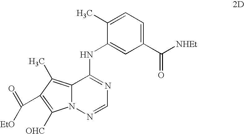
N12C(=C(C)C(C(=O)[EtO])=C1[OHC])C(NC1=CC(C(=O)[NHEt])=CC=C1C)=NC=N2
